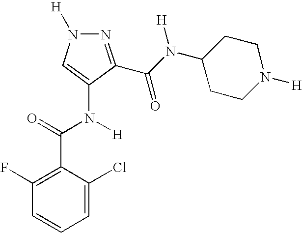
C1(F)=C(C(=O)N([H])C2=CN([H])N=C2C(N(C2CCN([H])CC2)[H])=O)C(Cl)=CC=C1
